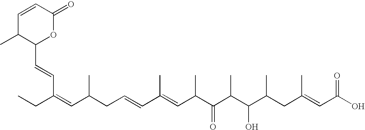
C(C(=CC(CC=CC(=CC(C(C(C(C(CC(=CC(O)=O)C)C)O)C)=O)C)C)C)C=CC1OC(=O)C=CC1C)C
